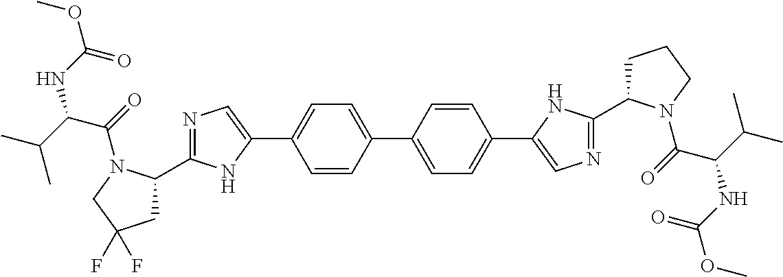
C1(C2=NC=C(C3=CC=C(C4=CC=C(C5=CN=C(C6CCCN6C(C(NC(OC)=O)C(C)C)=O)N5)C=C4)C=C3)N2)CC(F)(F)CN1C(=O)C(C(C)C)NC(OC)=O
